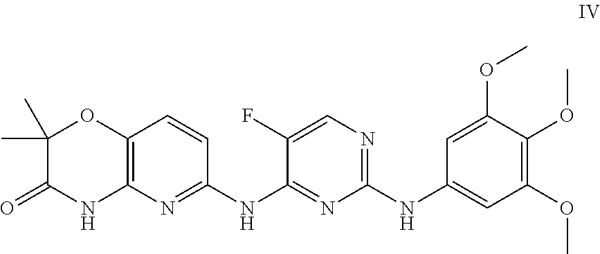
C1(F)=CN=C(NC2=CC(OC)=C(OC)C(OC)=C2)N=C1NC1=NC2=C(C=C1)OC(C)(C)C(=O)N2
